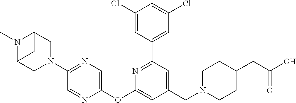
C1(Cl)=CC(C2=NC(OC3=CN=C(N4CC5N(C)C(C5)C4)C=N3)=CC(CN3CCC(CC(O)=O)CC3)=C2)=CC(Cl)=C1
